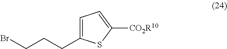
C1=C(CCCBr)SC([CO2R10])=C1
